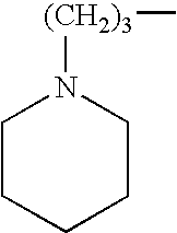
C1CCCCN1[(CH2)3]C
